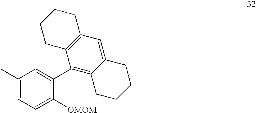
C1=C([OMOM])C(C2=C3C(=CC4=C2CCCC4)CCCC3)=CC(C)=C1
